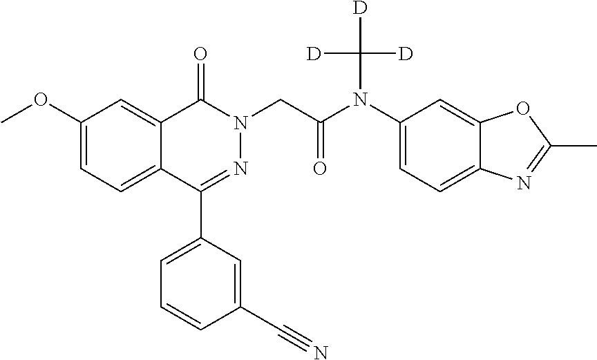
C12=CC(OC)=CC=C1C(C1=CC=CC(C#N)=C1)=NN(CC(=O)N(C1=CC=C3C(=C1)OC(C)=N3)C([D])([D])[D])C2=O
